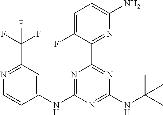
N1=C(NC2=CC(C(F)(F)F)=NC=C2)N=C(NC(C)(C)C)N=C1C1=NC(N)=CC=C1F
